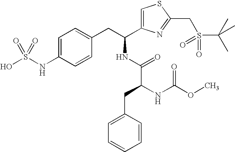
C1=C(NS(O)(=O)=O)C=CC(CC(NC(C(NC(OC)=O)CC2=CC=CC=C2)=O)C2=CSC(CS(C(C)(C)C)(=O)=O)=N2)=C1
